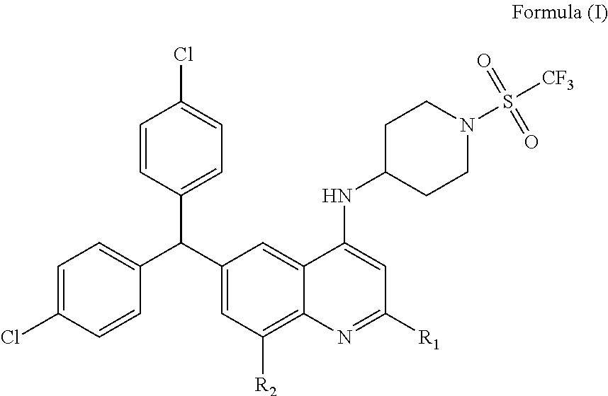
C1=C(Cl)C=CC(C(C2=CC=C(Cl)C=C2)C2=CC([R2])=C3C(=C2)C(NC2CCN(S(=O)(=O)[CF3])CC2)=CC([R1])=N3)=C1
